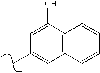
CC1=CC2=C(C(O)=C1)C=CC=C2
